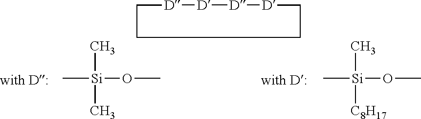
C[Si](OC)(C)[C8H17].C[Si](OC)(C)C.C1[D][D][D][D]CCC1
